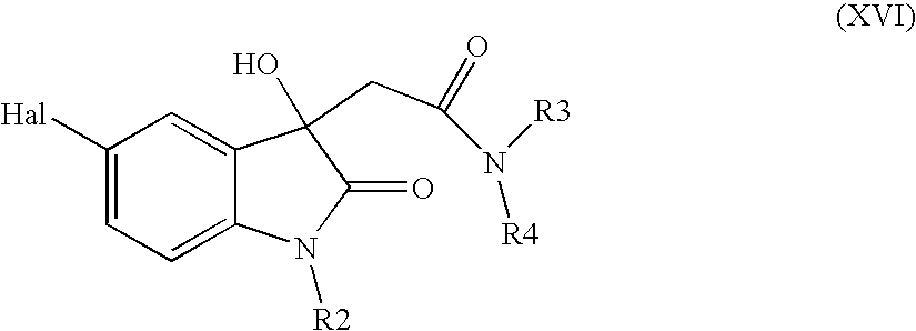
C1=C2C(=CC([Hal])=C1)C(CC(N([R3])[R4])=O)(O)C(=O)N2[R2]
